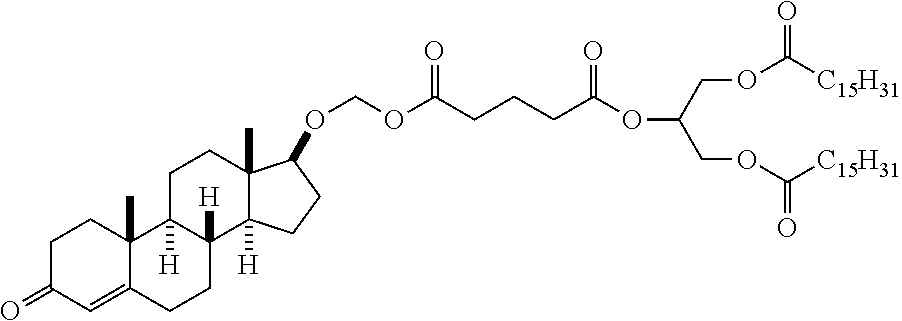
C(COC([C15H31])=O)(COC([C15H31])=O)OC(CCCC(OCOC1C2(C)C([H])(CC1)C1([H])C([H])(CC2)C2(C)C(=CC(=O)CC2)CC1)=O)=O
